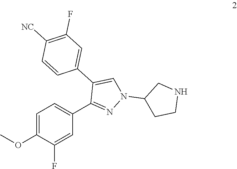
N1(C2CCNC2)N=C(C2=CC=C(OC)C(F)=C2)C(C2=CC(F)=C([NC])C=C2)=C1
